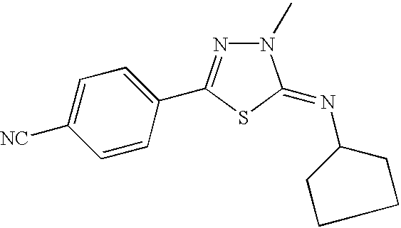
C1=CC(C2=NN(C)C(=NC3CCCC3)S2)=CC=C1[NC]
